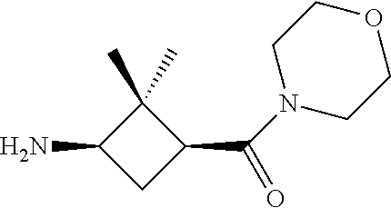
C1(N)CC(C(=O)N2CCOCC2)C1(C)C
